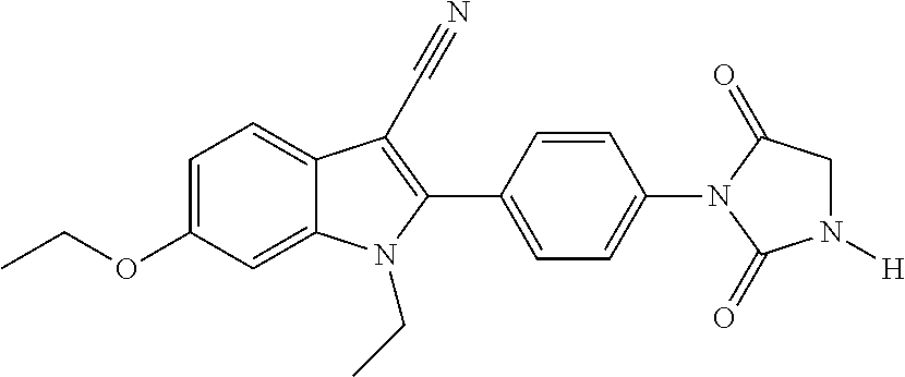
C1=C2C(=CC=C1OCC)C(C#N)=C(C1=CC=C(N3C(=O)N([H])CC3=O)C=C1)N2CC
